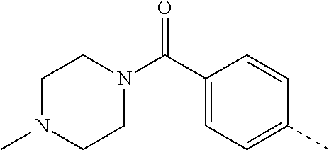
C1(C(N2CCN(C)CC2)=O)=CC=C(C)C=C1
